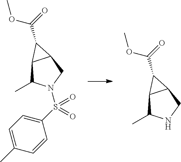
C12C(C)N(S(C3=CC=C(C)C=C3)(=O)=O)CC1C2C(=O)OC.C12C(C)NCC1C2C(=O)OC
